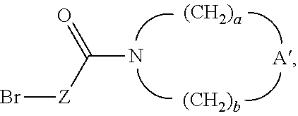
Br[Z]C(=O)N.[A]
